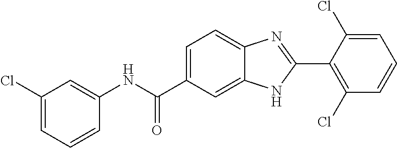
C1(NC(C2=CC=C3C(=C2)NC(C2=C(Cl)C=CC=C2Cl)=N3)=O)=CC(Cl)=CC=C1
